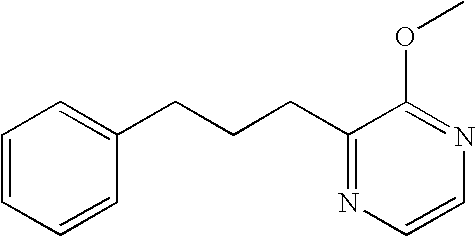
C1(CCCC2=CC=CC=C2)=NC=CN=C1OC
